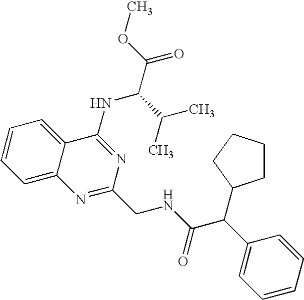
C1=CC=C2C(=C1)C(NC(C(C)C)C(=O)OC)=NC(CNC(=O)C(C1=CC=CC=C1)C1CCCC1)=N2
